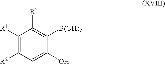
C1([R1])=C([R2])C=C(O)C([B(OH)2])=C1[R5]
